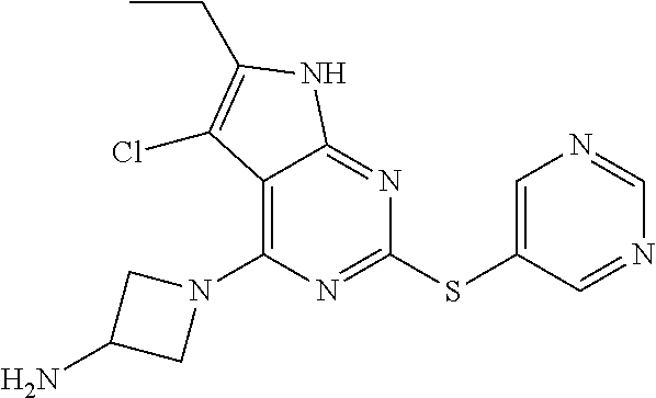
C12=C(N3CC(N)C3)N=C(SC3=CN=CN=C3)N=C1NC(CC)=C2Cl
